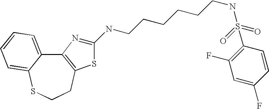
C12=C(CCSC3=CC=CC=C13)SC(NCCCCCCNS(C1=C(F)C=C(F)C=C1)(=O)=O)=N2
